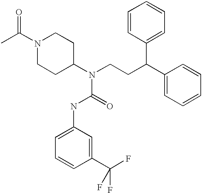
C(CCN(C1CCN(C(C)=O)CC1)C(NC1=CC=CC(C(F)(F)F)=C1)=O)(C1=CC=CC=C1)C1=CC=CC=C1
